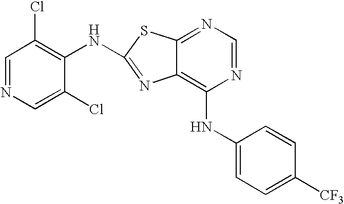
C1(NC2=C(Cl)C=NC=C2Cl)=NC2=C(NC3=CC=C([CF3])C=C3)N=CN=C2S1
